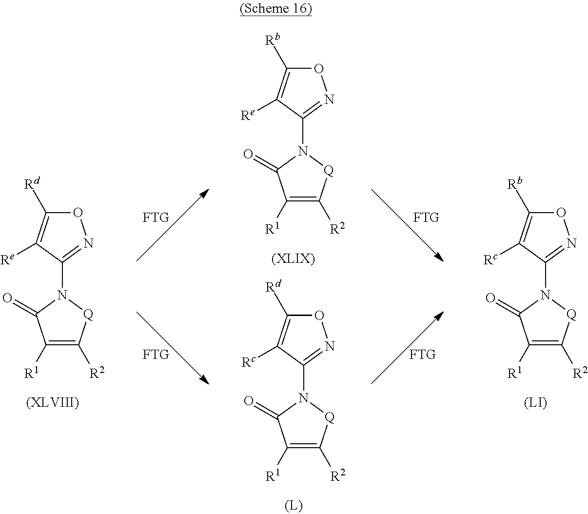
O1C([Rd])=C([Re])C(N2[Q]C([R2])=C([R1])C2=O)=N1.O1C([Rb])=C([Re])C(N2[Q]C([R2])=C([R1])C2=O)=N1.O1C([Rd])=C([Rc])C(N2[Q]C([R2])=C([R1])C2=O)=N1.O1C([Rb])=C([Rc])C(N2[Q]C([R2])=C([R1])C2=O)=N1
